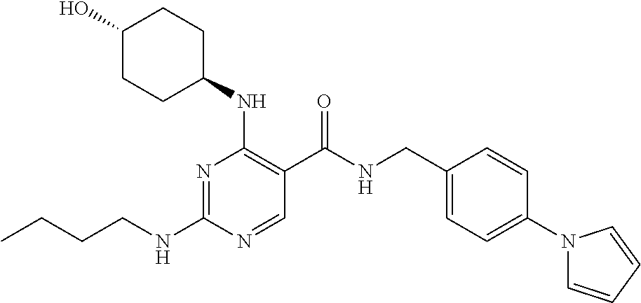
CCCCNC1=NC(NC2CCC(O)CC2)=C(C(NCC2=CC=C(N3C=CC=C3)C=C2)=O)C=N1
